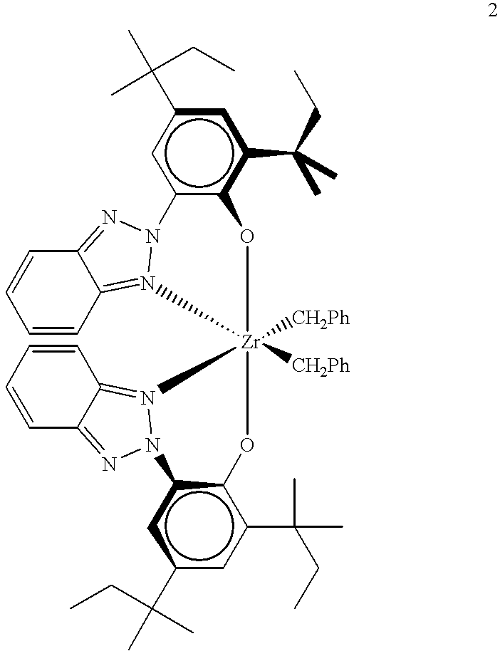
c12c(c(C(C)(C)CC)cc(C(C)(CC)C)c1)O[Zr]1([CH2Ph])([CH2Ph])(Oc3c(cc(C(C)(C)CC)cc3C(C)(C)CC)N3N=C4C=CC=CC4=N13)N1=C3C(=NN21)C=CC=C3
